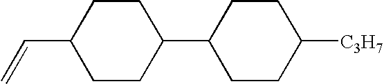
C1CC(C=C)CCC1C1CCC([C3H7])CC1
